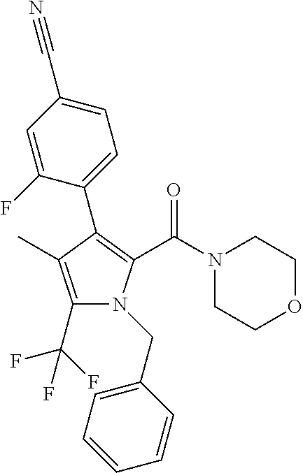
C1(C2=C(C(N3CCOCC3)=O)N(CC3=CC=CC=C3)C(C(F)(F)F)=C2C)=CC=C(C#N)C=C1F
